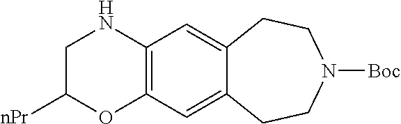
C12=C(C=C3C(=C1)CCN([Boc])CC3)NCC([nPr])O2
